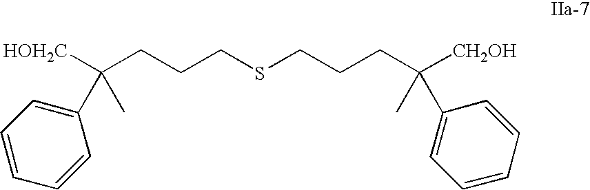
C(CCCSCCCC([CH2OH])(C)C1=CC=CC=C1)([CH2OH])(C)C1=CC=CC=C1
